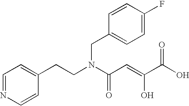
C1=NC=CC(CCN(C(C=C(C(O)=O)O)=O)CC2=CC=C(F)C=C2)=C1
